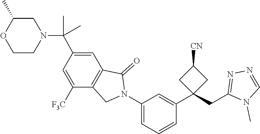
C(N1CC(C)OCC1)(C1=CC2=C(C([F3C])=C1)CN(C1=CC=CC(C3(CC4=NN=CN4C)CC([CN])C3)=C1)C2=O)(C)C
